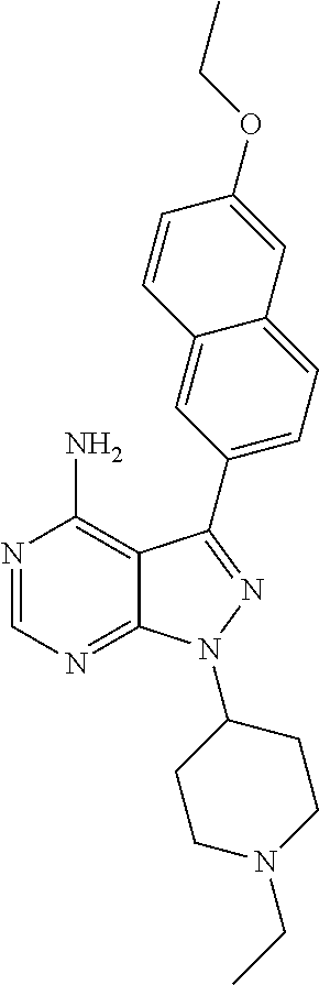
C12=NC=NC(N)=C1C(C1=CC=C3C(=C1)C=CC(OCC)=C3)=NN2C1CCN(CC)CC1
